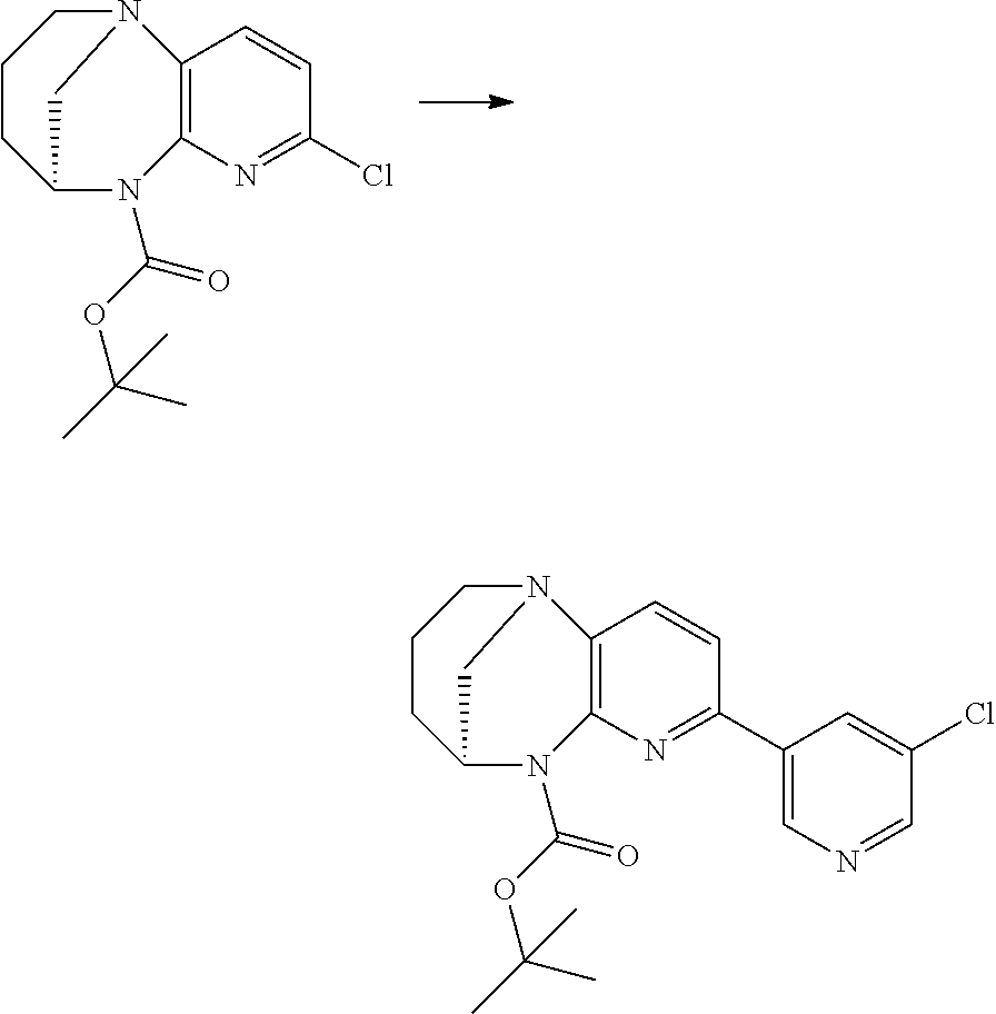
C12=C(N=C(Cl)C=C1)N(C(OC(C)(C)C)=O)C1CCCN2C1.C12=C(N=C(C3=CN=CC(Cl)=C3)C=C1)N(C(OC(C)(C)C)=O)C1CCCN2C1
